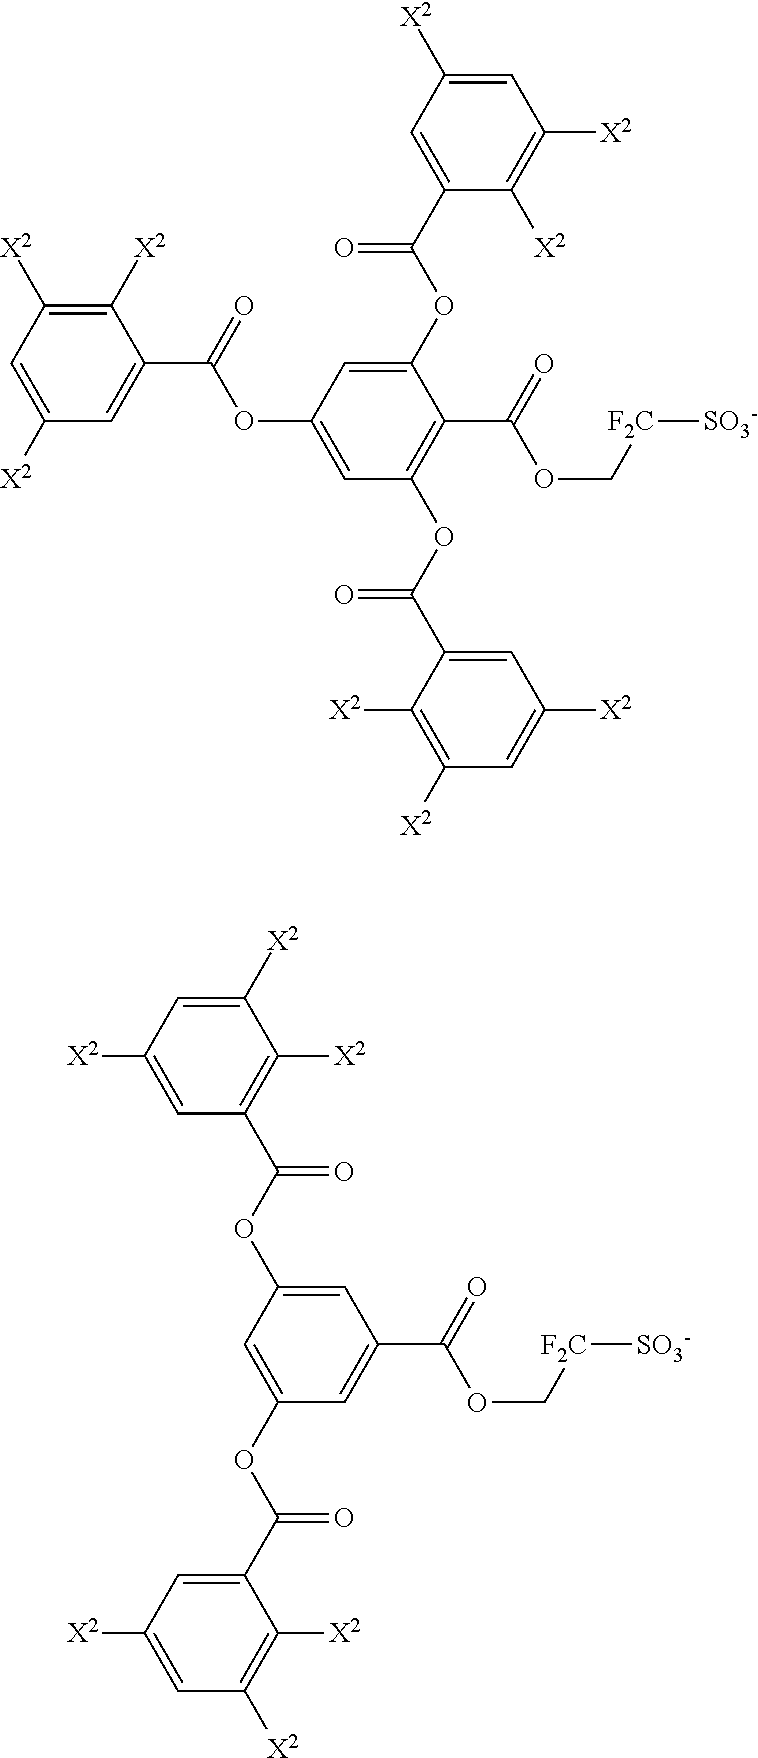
C1=C([X2])C=C(C(=O)OC2=CC(OC(C3=CC([X2])=CC([X2])=C3[X2])=O)=C(C(OC[F2C][SO3-])=O)C(OC(C3=CC([X2])=CC([X2])=C3[X2])=O)=C2)C([X2])=C1[X2].C(OC[F2C][SO3-])(=O)C1=CC(OC(C2=CC([X2])=CC([X2])=C2[X2])=O)=CC(OC(C2=C([X2])C([X2])=CC([X2])=C2)=O)=C1
